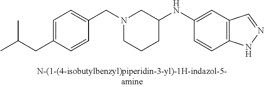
N1(CC2=CC=C(CC(C)C)C=C2)CCCC(NC2=CC3=C(C=C2)NN=C3)C1
